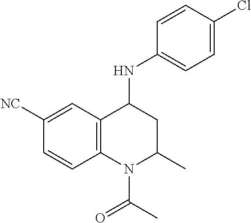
C1([NC])=CC2=C(C=C1)N(C(=O)C)C(C)CC2NC1=CC=C(Cl)C=C1
